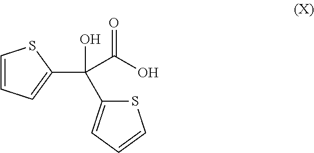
C1=CC=C(C(O)(C(O)=O)C2=CC=CS2)S1
